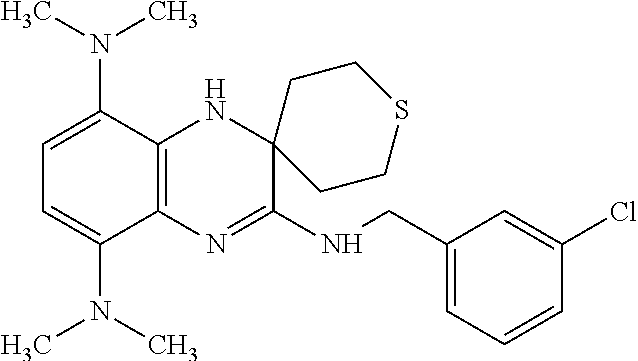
C1(CNC2=NC3=C(NC24CCSCC4)C(N(C)C)=CC=C3N(C)C)=CC=CC(Cl)=C1
